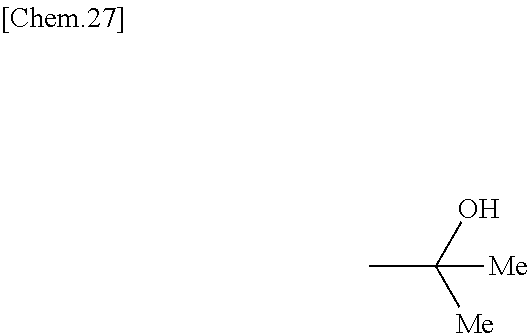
CC(O)([Me])[Me]
